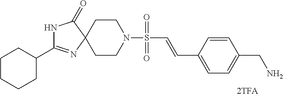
C1CN(S(C=CC2=CC=C(CN)C=C2)(=O)=O)CCC12N=C(C1CCCCC1)NC2=O.[2TFA]
